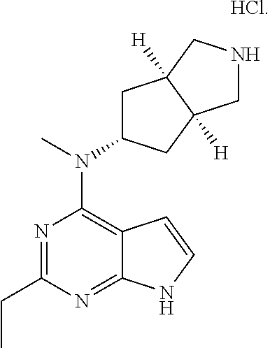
N1=C(CC)N=C2C(=C1N(C1CC3([H])C([H])(C1)CNC3)C)C=CN2.[HCl]
